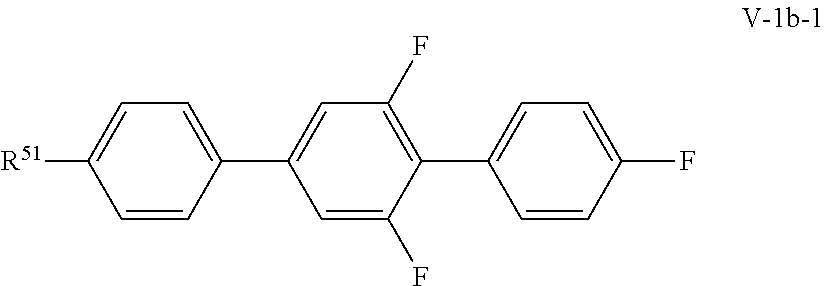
[R51]C1=CC=C(C2=CC(F)=C(C3=CC=C(F)C=C3)C(F)=C2)C=C1
